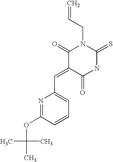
C1(=O)C(=CC2=CC=CC(OC(C)(C)C)=N2)C(=O)NC(=S)N1CC=C
